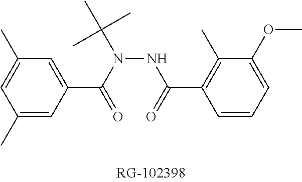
C1(C)=CC(C(N(C(C)(C)C)NC(C2=C(C)C(OC)=CC=C2)=O)=O)=CC(C)=C1
